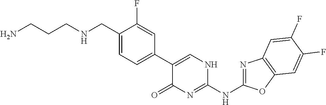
C1(C2=CC=C(CNCCCN)C(F)=C2)=CNC(NC2=NC3=C(O2)C=C(F)C(F)=C3)=NC1=O
